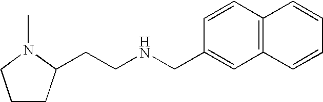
C1CC(CCNCC2=CC3=C(C=C2)C=CC=C3)N(C)C1
